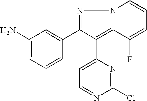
NC1=CC=CC(C2=NN3C(=C2C2=CC=NC(Cl)=N2)C(F)=CC=C3)=C1
